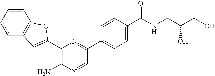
C1(N)=C(C2=CC3=C(C=CC=C3)O2)N=C(C2=CC=C(C(NCC(O)CO)=O)C=C2)C=N1
